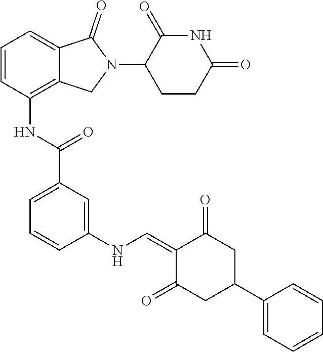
C1=CC(NC(C2=CC=CC(NC=C3C(=O)CC(C4=CC=CC=C4)CC3=O)=C2)=O)=C2C(=C1)C(=O)N(C1CCC(=O)NC1=O)C2
